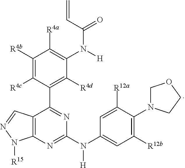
C12=C(N=C(N(C3=CC([R12b])=C(N4COCC4)C([R12a])=C3)[H])N=C1C1=C([R4d])C(N([H])C(C=C)=O)=C([R4a])C([R4b])=C1[R4c])N([R15])N=C2
